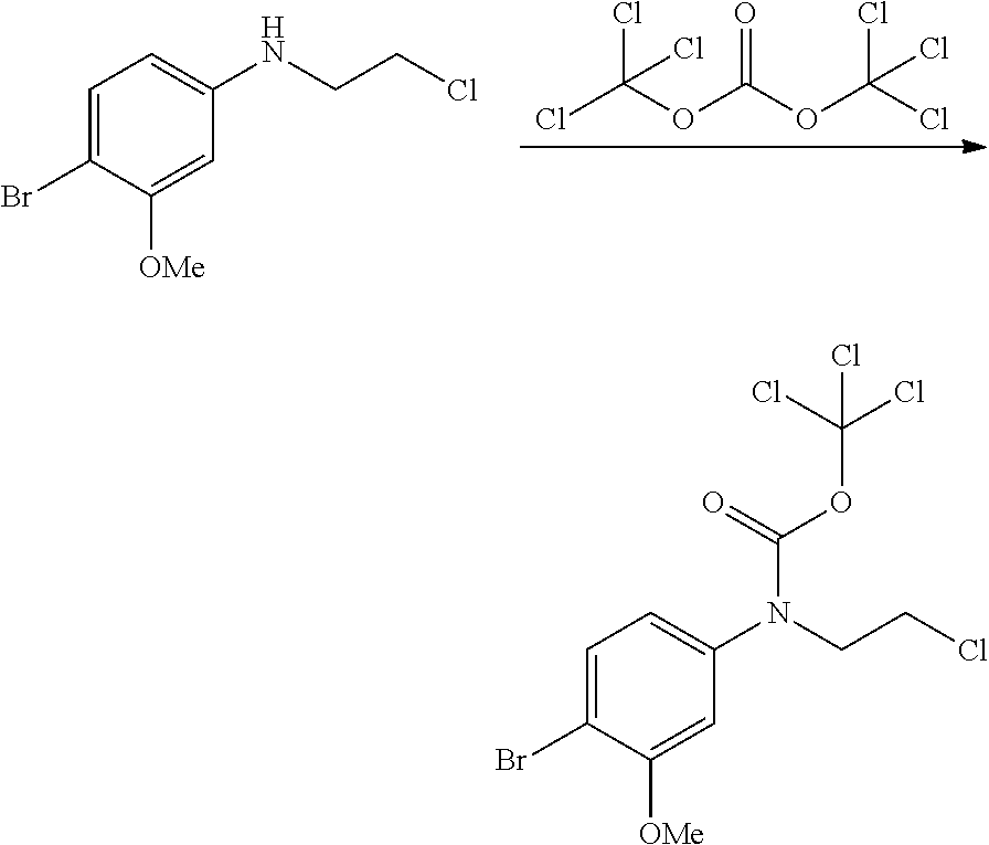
C1=C(Br)C([OMe])=CC(NCCCl)=C1.ClC(OC(=O)OC(Cl)(Cl)Cl)(Cl)Cl.C1=C(Br)C([OMe])=CC(N(CCCl)C(=O)OC(Cl)(Cl)Cl)=C1
